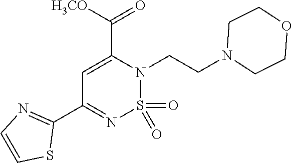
C1(C2=NC=CS2)=NS(=O)(=O)N(CCN2CCOCC2)C(C([H3CO])=O)=C1
